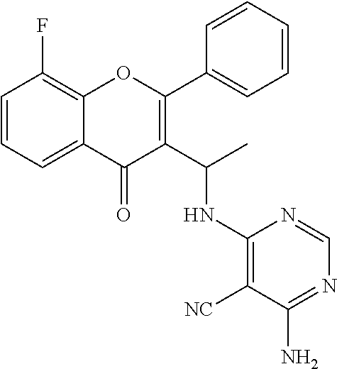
C1=CC=C2C(=C1F)OC(C1=CC=CC=C1)=C(C(C)NC1=C([NC])C(N)=NC=N1)C2=O
